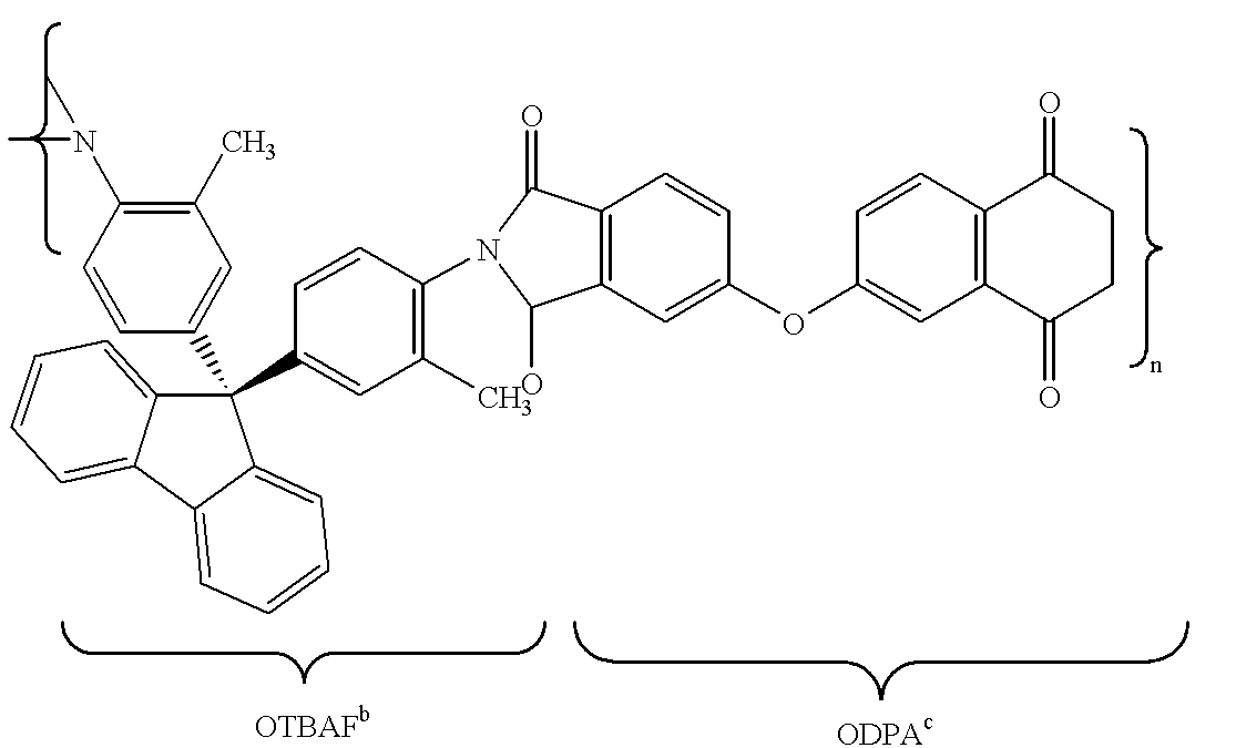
C1(C)=C(N(C)C)C=CC(C2(C3=CC(C)=C(N4C(=O)C5=C(C4O)C=C(OC4=CC6=C(C=C4)C(=O)CCC6=O)C=C5)C=C3)C3=CC=CC=C3C3=CC=CC=C32)=C1
